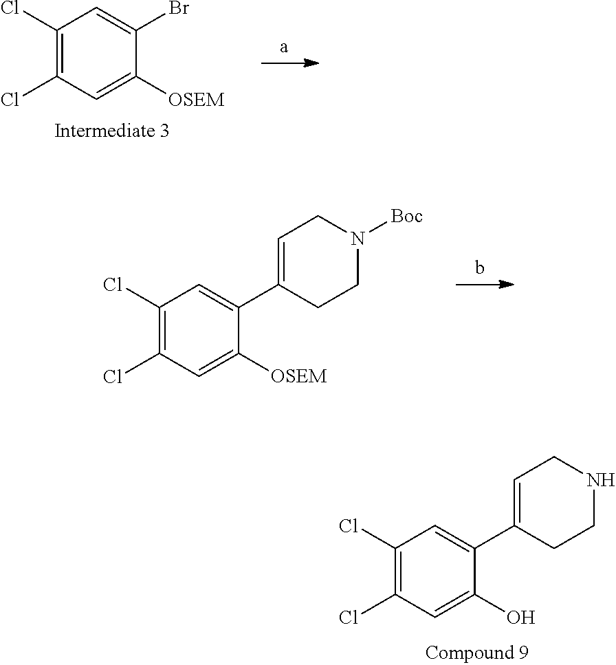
C1(C2=CC(Cl)=C(Cl)C=C2O)=CCNCC1.C1(Cl)=C(Cl)C=C(Br)C([OSEM])=C1.C1(C2=CC(Cl)=C(Cl)C=C2[OSEM])=CCN([Boc])CC1
